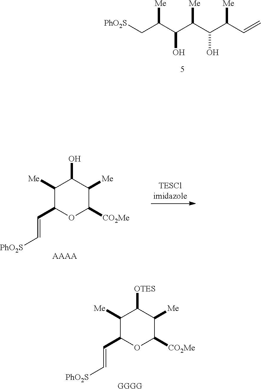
[PhO2S]CC(C(C(C(C(C=C)[Me])O)[Me])O)[Me].C1([Me])C(C=C[PhO2S])OC([CO2Me])C([Me])C1[OTES].[GGGG].C1([Me])C(C=C[PhO2S])OC([CO2Me])C([Me])C1O.[AAAA]
